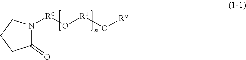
N1([R0]O[R1]O[Ra])C(=O)CCC1
